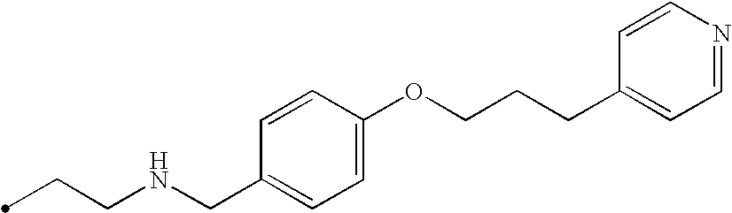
C(CNCC1=CC=C(OCCCC2=CC=NC=C2)C=C1)C
